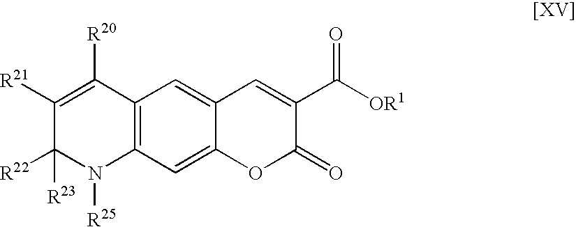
C1([R23])([R22])N([R25])C2=C(C([R20])=C1[R21])C=C1C(=C2)OC(=O)C(C([OR1])=O)=C1
